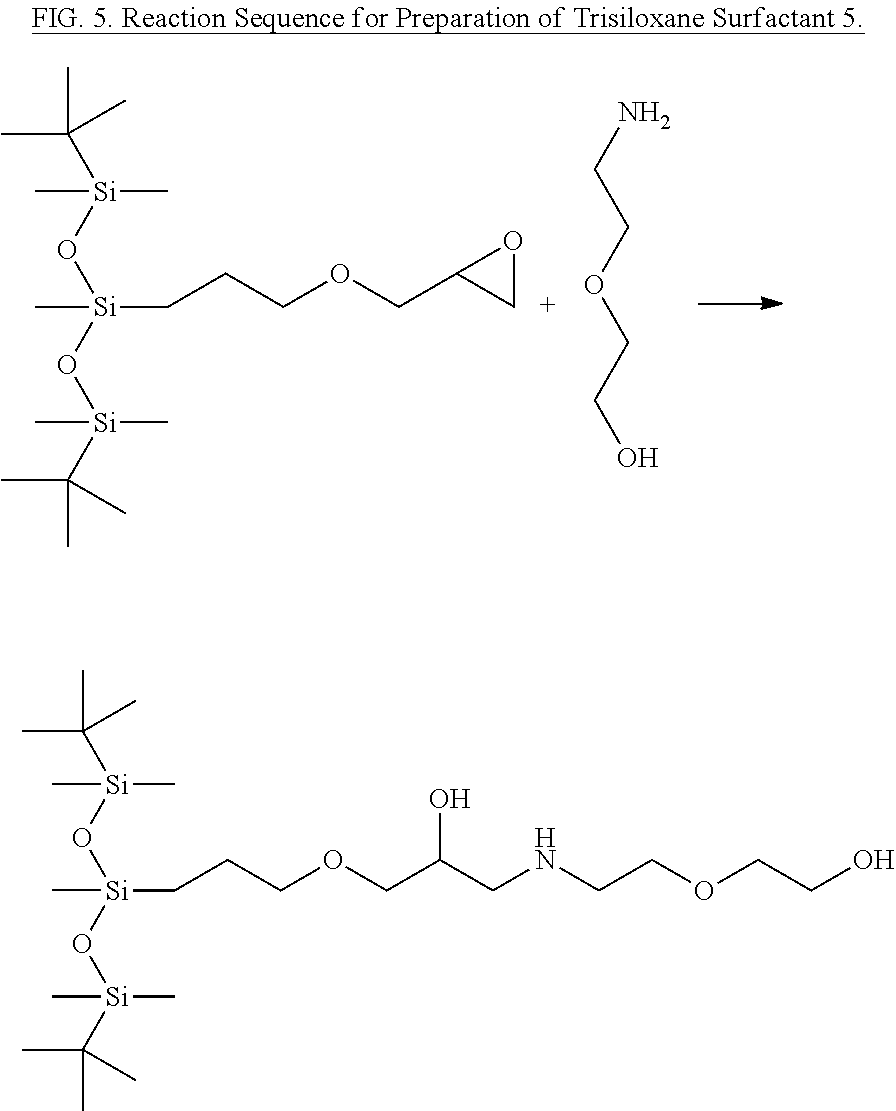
C[Si](O[Si](C)(C(C)(C)C)C)(O[Si](C(C)(C)C)(C)C)CCCOCC1CO1.NCCOCCO.C[Si](O[Si](C)(C(C)(C)C)C)(O[Si](C(C)(C)C)(C)C)CCCOCC(CNCCOCCO)O
